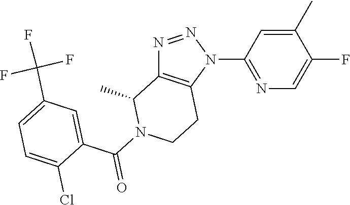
C1(N2N=NC3=C2CCN(C(C2=CC(C(F)(F)F)=CC=C2Cl)=O)C3C)=NC=C(F)C(C)=C1
